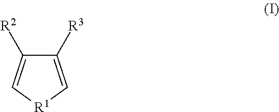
C1([R3])=C[R1]C=C1[R2]
